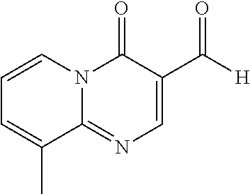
C1=C(C([H])=O)C(=O)N2C(=N1)C(C)=CC=C2
